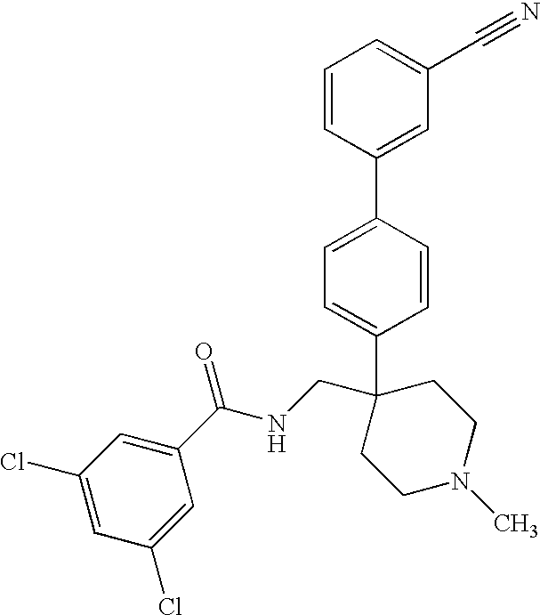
C1=CC(C2=CC(C#N)=CC=C2)=CC=C1C1(CNC(C2=CC(Cl)=CC(Cl)=C2)=O)CCN(C)CC1
